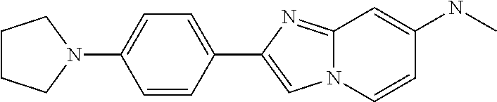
C1=CC(C2=CN3C(=N2)C=C(NC)C=C3)=CC=C1N1CCCC1
